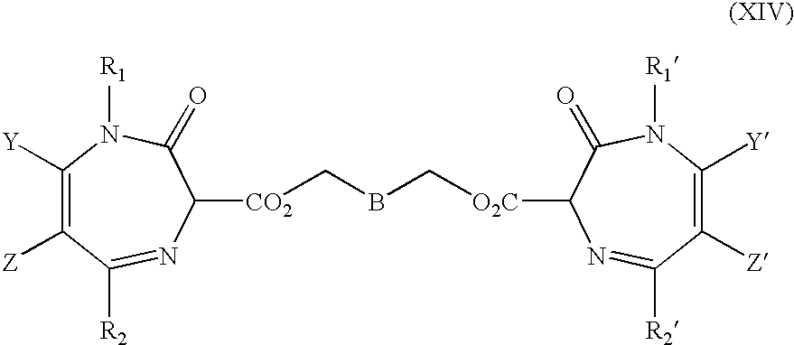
[Z]C1=C([Y])N([R1])C(=O)C([CO2]CBC[O2C]C2C(=O)N([R1])C([Y])=C([Z])C([R2])=N2)N=C1[R2]
